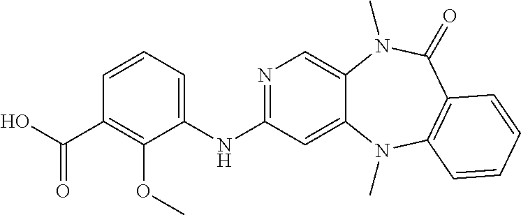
C1=CC=C(NC2=NC=C3C(=C2)N(C)C2=C(C(=O)N3C)C=CC=C2)C(OC)=C1C(O)=O
